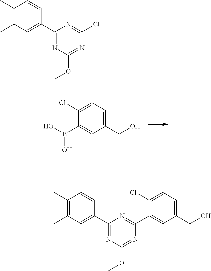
C1(C)=C(C)C=C(C2=NC(OC)=NC(Cl)=N2)C=C1.C1(CO)=CC=C(Cl)C(B(O)O)=C1.C1(C)=C(C)C=C(C2=NC(OC)=NC(C3=CC(CO)=CC=C3Cl)=N2)C=C1
